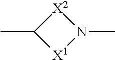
[X2]1C(C)[X1]N1C
